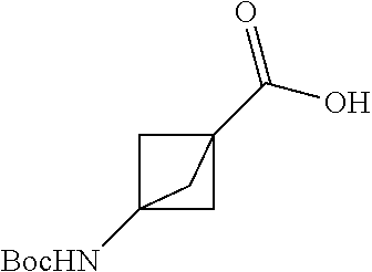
C12([BocHN])CC(C(O)=O)(C1)C2
